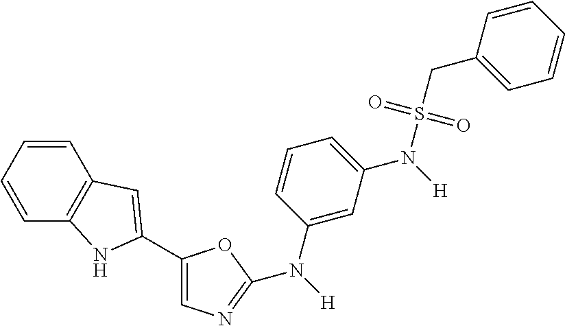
C1=C(C2=CC3=C(C=CC=C3)N2)OC(N([H])C2=CC(N([H])S(=O)(CC3=CC=CC=C3)=O)=CC=C2)=N1
